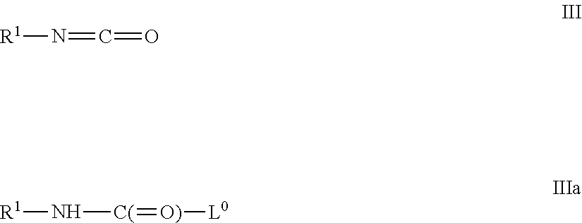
[R1]N=C=O.[R1]N[C(]=[O)][L0]
